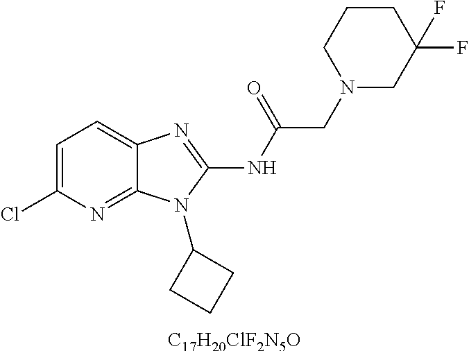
C1=C(Cl)N=C2C(=C1)N=C(NC(CN1CC(F)(F)CCC1)=O)N2C1CCC1.[C17H20ClF2N5O]
